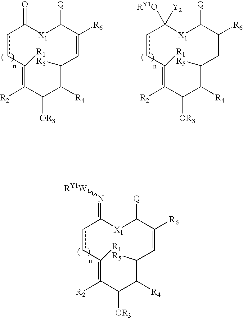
c1cC([R1])=C([R2])C([OR3])C([R4])C([R5])C=C([R6])C([Q])[X1]C1=N[RY1W].c1cC([R1])=C([R2])C([OR3])C([R4])C([R5])C=C([R6])C([Q])[X1]C1=O.c1cC([R1])=C([R2])C([OR3])C([R4])C([R5])C=C([R6])C([Q])[X1]C1([RY1O])[Y2]
